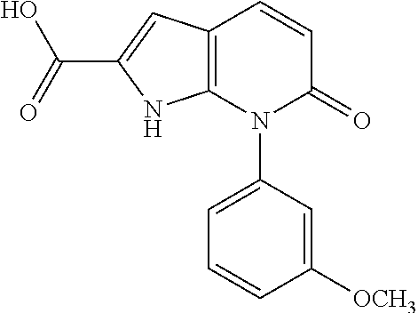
C12=C(N(C3=CC=CC([OCH3])=C3)C(=O)C=C1)NC(C(=O)O)=C2
